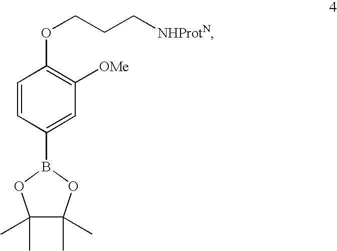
C1=CC(B2OC(C)(C)C(C)(C)O2)=CC([OMe])=C1OCCC[NHProtN]
